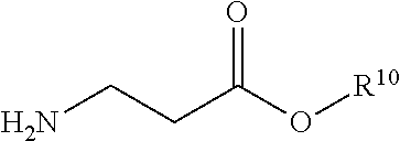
NCCC(O[R10])=O
